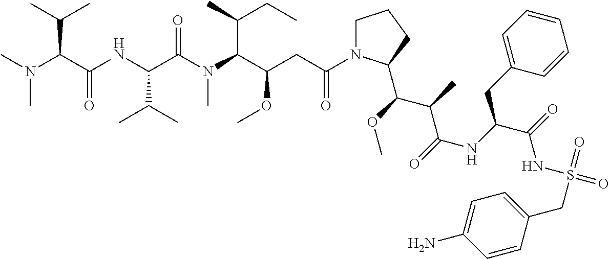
C1N(C(CC(C(N(C(C(NC(C(N(C)C)C(C)C)=O)C(C)C)=O)C)C(C)CC)OC)=O)C(C(OC)C(C)C(=O)NC(C(=O)NS(=O)(=O)CC2=CC=C(N)C=C2)CC2=CC=CC=C2)CC1
